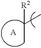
C(C)([R2])C
